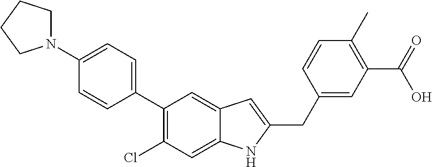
C1(C2=CC=C(N3CCCC3)C=C2)=C(Cl)C=C2C(=C1)C=C(CC1=CC(C(O)=O)=C(C)C=C1)N2
